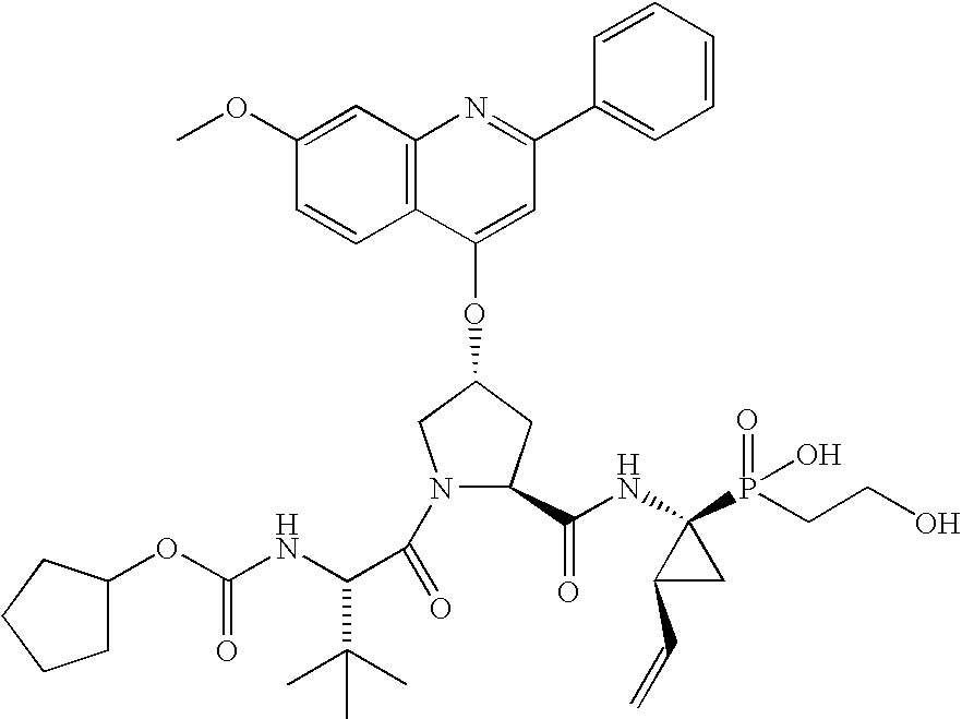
COC1=CC2=C(C=C1)C(OC1CC(C(NC3(P(=O)(O)CCO)C(C=C)C3)=O)N(C(=O)C(NC(OC3CCCC3)=O)C(C)(C)C)C1)=CC(C1=CC=CC=C1)=N2
